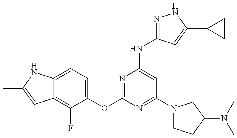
C12=C(F)C(OC3=NC(NC4=NNC(C5CC5)=C4)=CC(N4CCC(N(C)C)C4)=N3)=CC=C1NC(C)=C2
